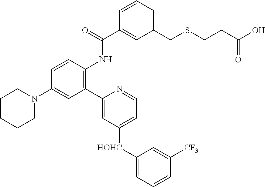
C1CCCN(C2=CC(C3=CC([HOHC]C4=CC=CC([CF3])=C4)=CC=N3)=C(NC(C3=CC(CSCCC(O)=O)=CC=C3)=O)C=C2)C1
